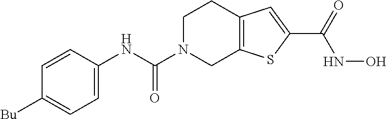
C1=C(NC(N2CC3=C(CC2)C=C(C(=O)NO)S3)=O)C=CC([Bu])=C1
